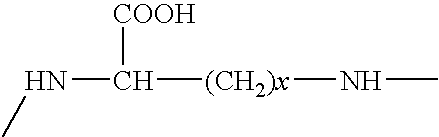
CNC([(CH2)x]NC)[COOH]
